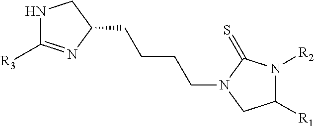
N1C([R3])=NC(CCCCN2CC([R1])N([R2])C2=S)C1
